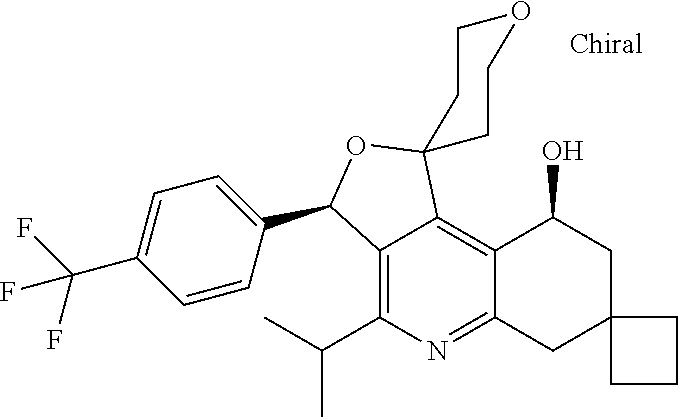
C12=C(C(C)C)N=C3C(=C1C1(OC2C2=CC=C(C(F)(F)F)C=C2)CCOCC1)C(O)CC1(C3)CCC1
